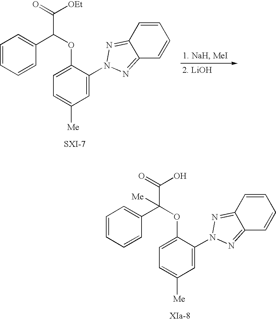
C1=CC=CC(C(OC2=CC=C([Me])C=C2N2N=C3C=CC=CC3=N2)C(=O)[OEt])=C1.C1=CC=CC(C(OC2=CC=C([Me])C=C2N2N=C3C=CC=CC3=N2)(C(=O)O)[Me])=C1
